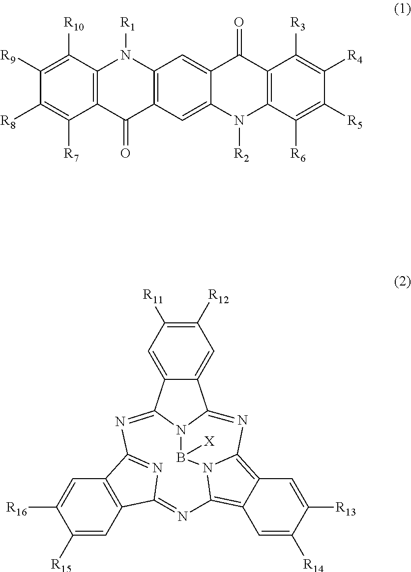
C12=C(C([R10])=C([R9])C([R8])=C1[R7])N([R1])C1=C(C2=O)C=C2C(=C1)C(=O)C1=C(N2[R2])C([R6])=C([R5])C([R4])=C1[R3].C1([R12])=C([R11])C=C2C(=C1)C1=NC3=C4C(=C5N3B([X])N1C2=NC1=NC(=N5)C2=C1C=C([R16])C([R15])=C2)C=C([R14])C([R13])=C4
